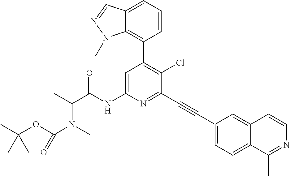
C1(C2=C(Cl)C(C#CC3=CC=C4C(=C3)C=CN=C4C)=NC(NC(C(C)N(C)C(OC(C)(C)C)=O)=O)=C2)=C2C(=CC=C1)C=NN2C
